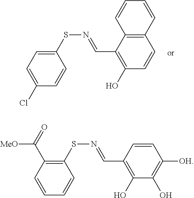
C12=C(C(C=NSC3=CC=C(Cl)C=C3)=C(O)C=C1)C=CC=C2.C1=CC(C=NSC2=C(C(=O)[MeO])C=CC=C2)=C(O)C(O)=C1[OH]
